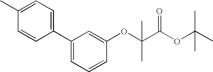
C1(C2=CC=CC(OC(C)(C)C(=O)OC(C)(C)C)=C2)=CC=C(C)C=C1
